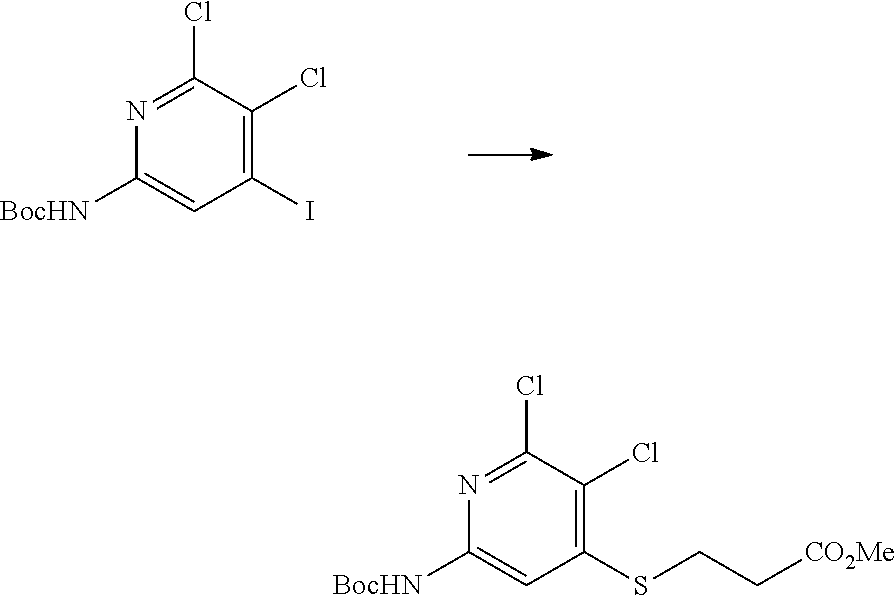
N1=C(Cl)C(Cl)=C(I)C=C1[BocHN].N1=C(Cl)C(Cl)=C(SCC[CO2Me])C=C1[BocHN]
